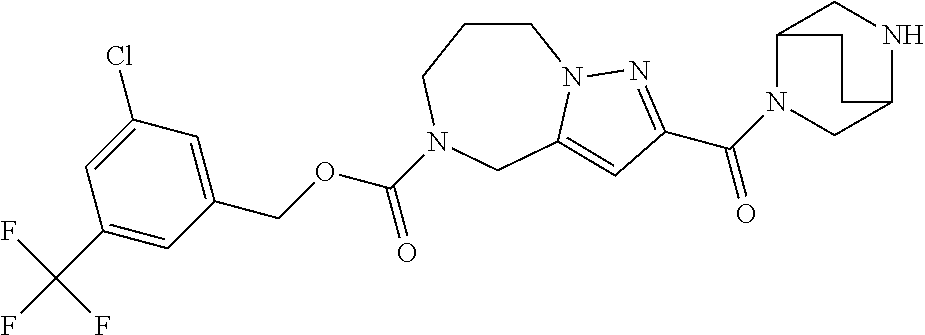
C1CCN(C(OCC2=CC(Cl)=CC(C(F)(F)F)=C2)=O)CC2=CC(C(N3CC4NCC3CC4)=O)=NN12
